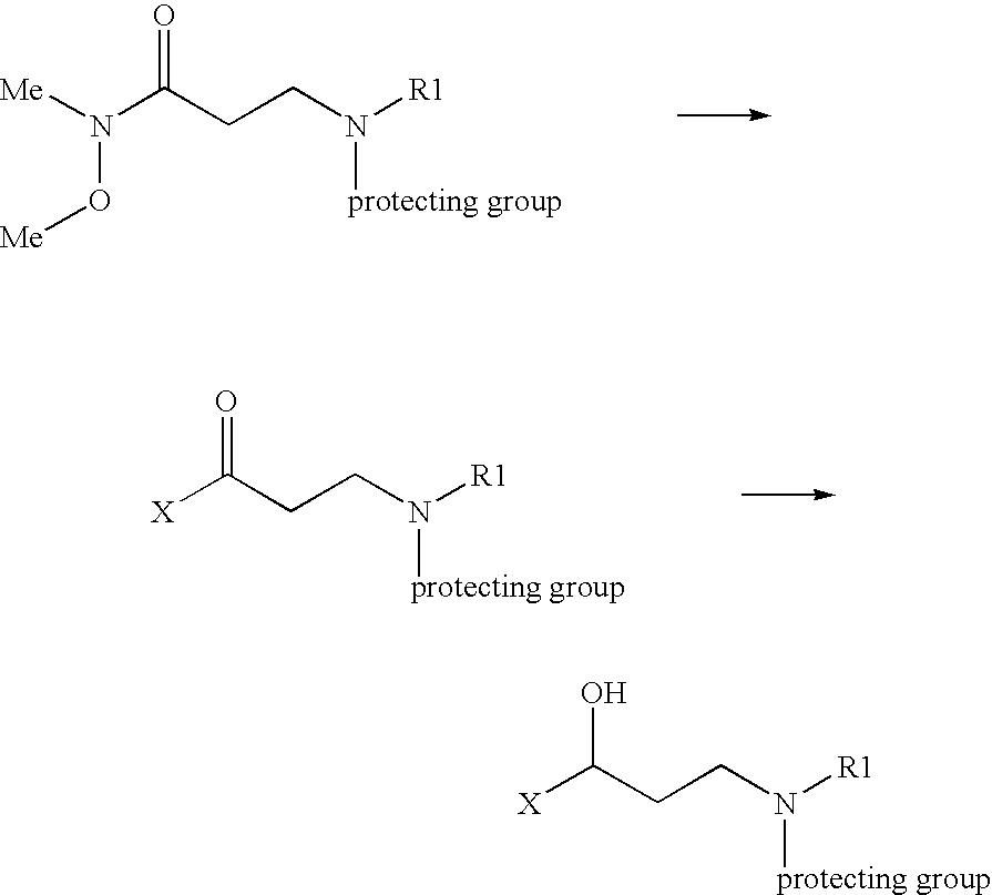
[Me]N(C(CCN([R1])[protecting group])=O)O[Me].[X]C(CCN([R1])[protecting group])=O.[X]C(CCN([R1])[protecting group])O
